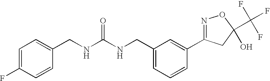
N(C(NCC1=CC=CC(C2=NOC(C(F)(F)F)(O)C2)=C1)=O)CC1=CC=C(F)C=C1
